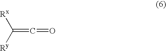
[Rx]C([Ry])=C=O
